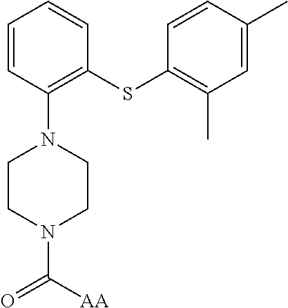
C1=CC(N2CCN(C(=O)[AA])CC2)=C(SC2=C(C)C=C(C)C=C2)C=C1
